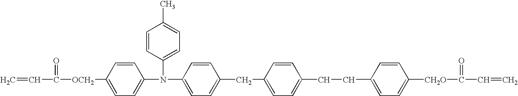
C=CC([OCH2]C1=CC=C(N(C2=CC=C(CC3=CC=C(CCC4=CC=C([CH2O]C(C=C)=O)C=C4)C=C3)C=C2)C2=CC=C(C)C=C2)C=C1)=O
